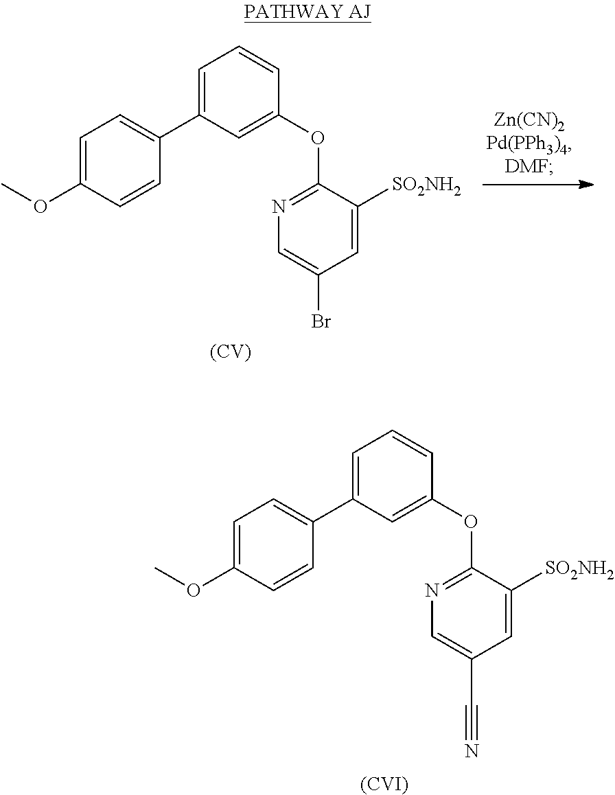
[(CV)].N1=C(OC2=CC(C3=CC=C(OC)C=C3)=CC=C2)C([SO2NH2])=CC(Br)=C1.[(CVI)].N1=C(OC2=CC(C3=CC=C(OC)C=C3)=CC=C2)C([SO2NH2])=CC(C#N)=C1
